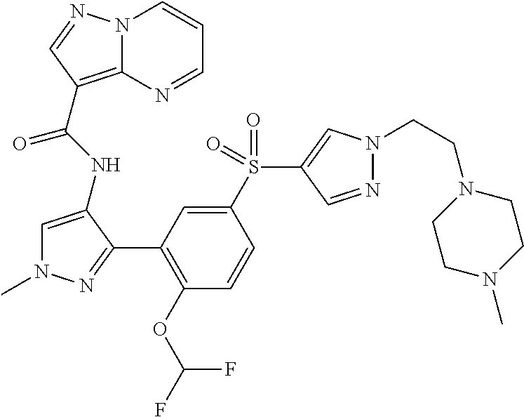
N12C(=C(C(NC3=CN(C)N=C3C3=C(OC(F)F)C=CC(S(C4=CN(CCN5CCN(C)CC5)N=C4)(=O)=O)=C3)=O)C=N1)N=CC=C2
